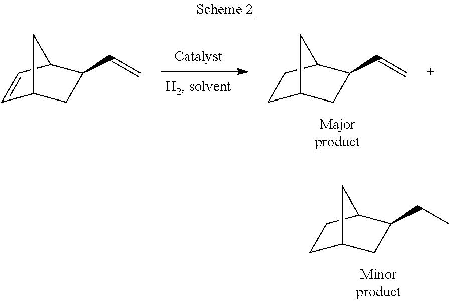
C1C2CC(C=C)C(C1)C2.C1=CC2C(C=C)CC1C2.C1C2CC(CC)C(C1)C2
